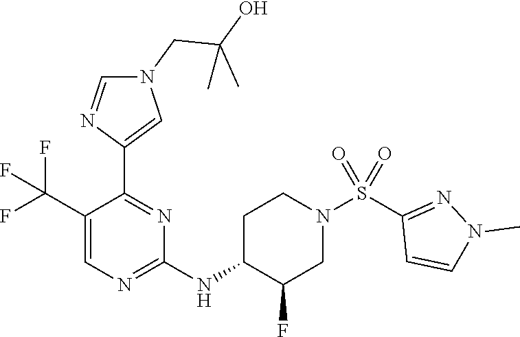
C1=C(C(F)(F)F)C(C2=CN(CC(O)(C)C)C=N2)=NC(NC2C(F)CN(S(C3=NN(C)C=C3)(=O)=O)CC2)=N1
